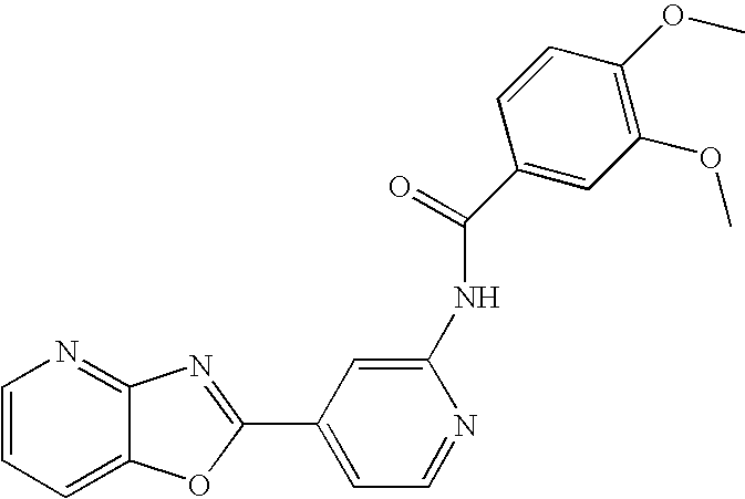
C1=CC=C2C(=N1)N=C(C1=CC=NC(NC(=O)C3=CC(OC)=C(OC)C=C3)=C1)O2
